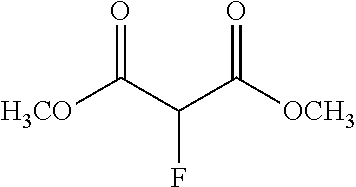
[H3CO]C(C(C([OCH3])=O)F)=O
